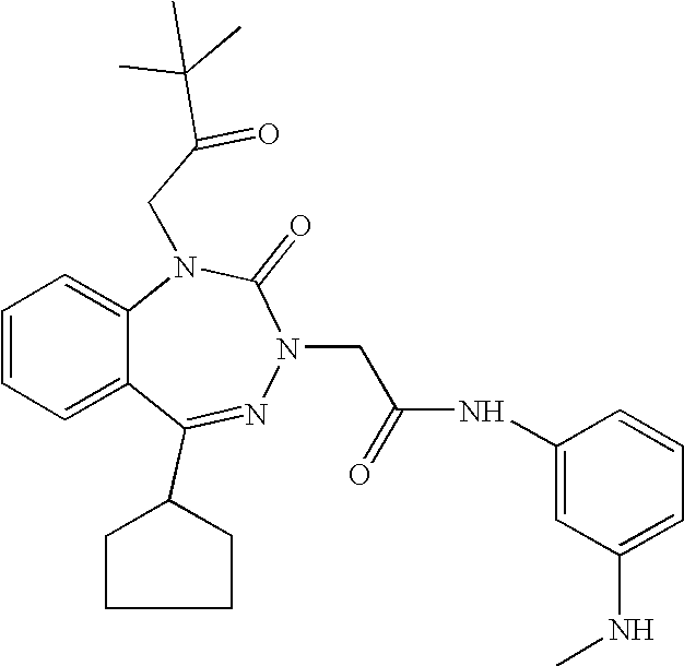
C1=CC=C2C(=C1)N(CC(=O)C(C)(C)C)C(=O)N(CC(NC1=CC(NC)=CC=C1)=O)N=C2C1CCCC1
